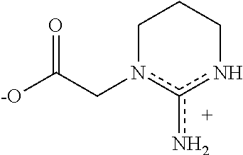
C1n(CC([-O])=O)c(n)nCC1
